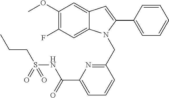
C1(OC)=C(F)C=C2C(=C1)C=C(C1=CC=CC=C1)N2CC1=NC(C(NS(CCC)(=O)=O)=O)=CC=C1
